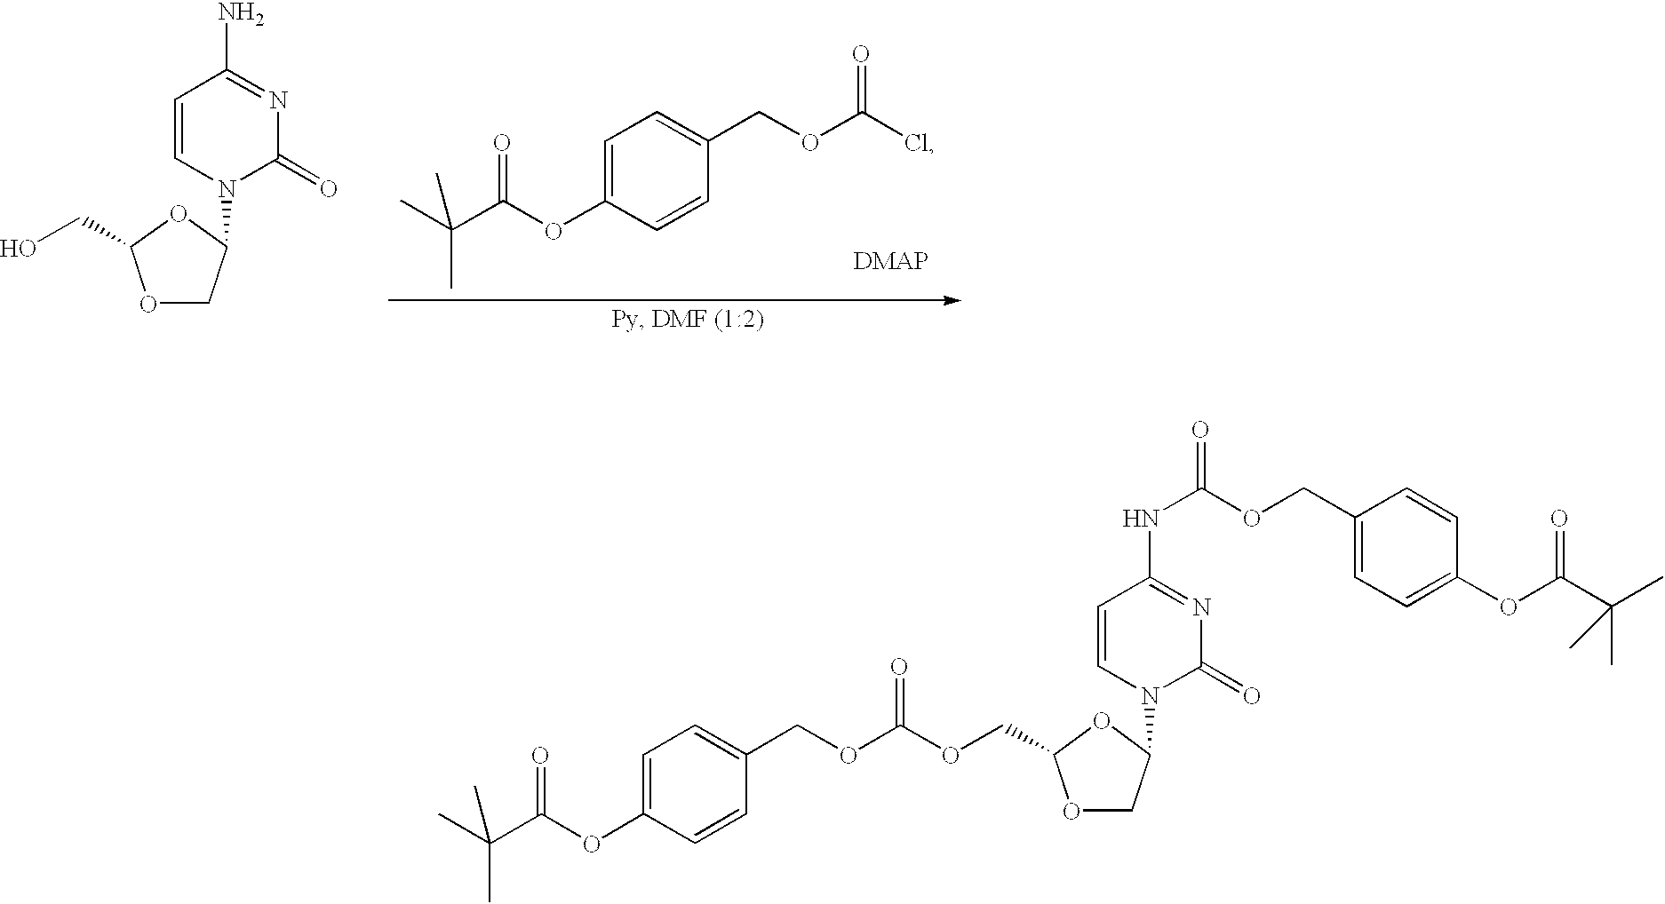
O1C(COC(OCC2=CC=C(OC(C(C)(C)C)=O)C=C2)=O)OCC1N1C(=O)N=C(NC(OCC2=CC=C(OC(C(C)(C)C)=O)C=C2)=O)C=C1.O1C(CO)OCC1N1C(=O)N=C(N)C=C1.C1=C(OC(C(C)(C)C)=O)C=CC(COC(Cl)=O)=C1
